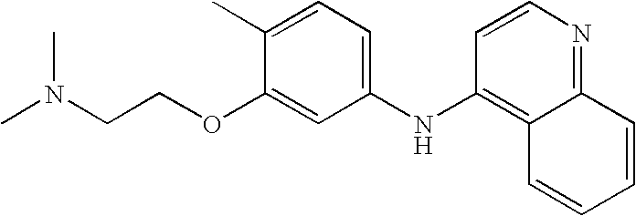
N(CCOC1=CC(NC2=C3C(=NC=C2)C=CC=C3)=CC=C1C)(C)C
